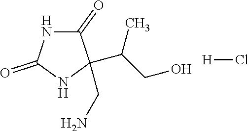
N1C(=O)C(C(CO)C)(CN)NC1=O.[H]Cl
